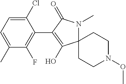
C12(CCN(OC)CC1)N(C)C(=O)C(C1=C(F)C(C)=CC=C1Cl)=C2O
